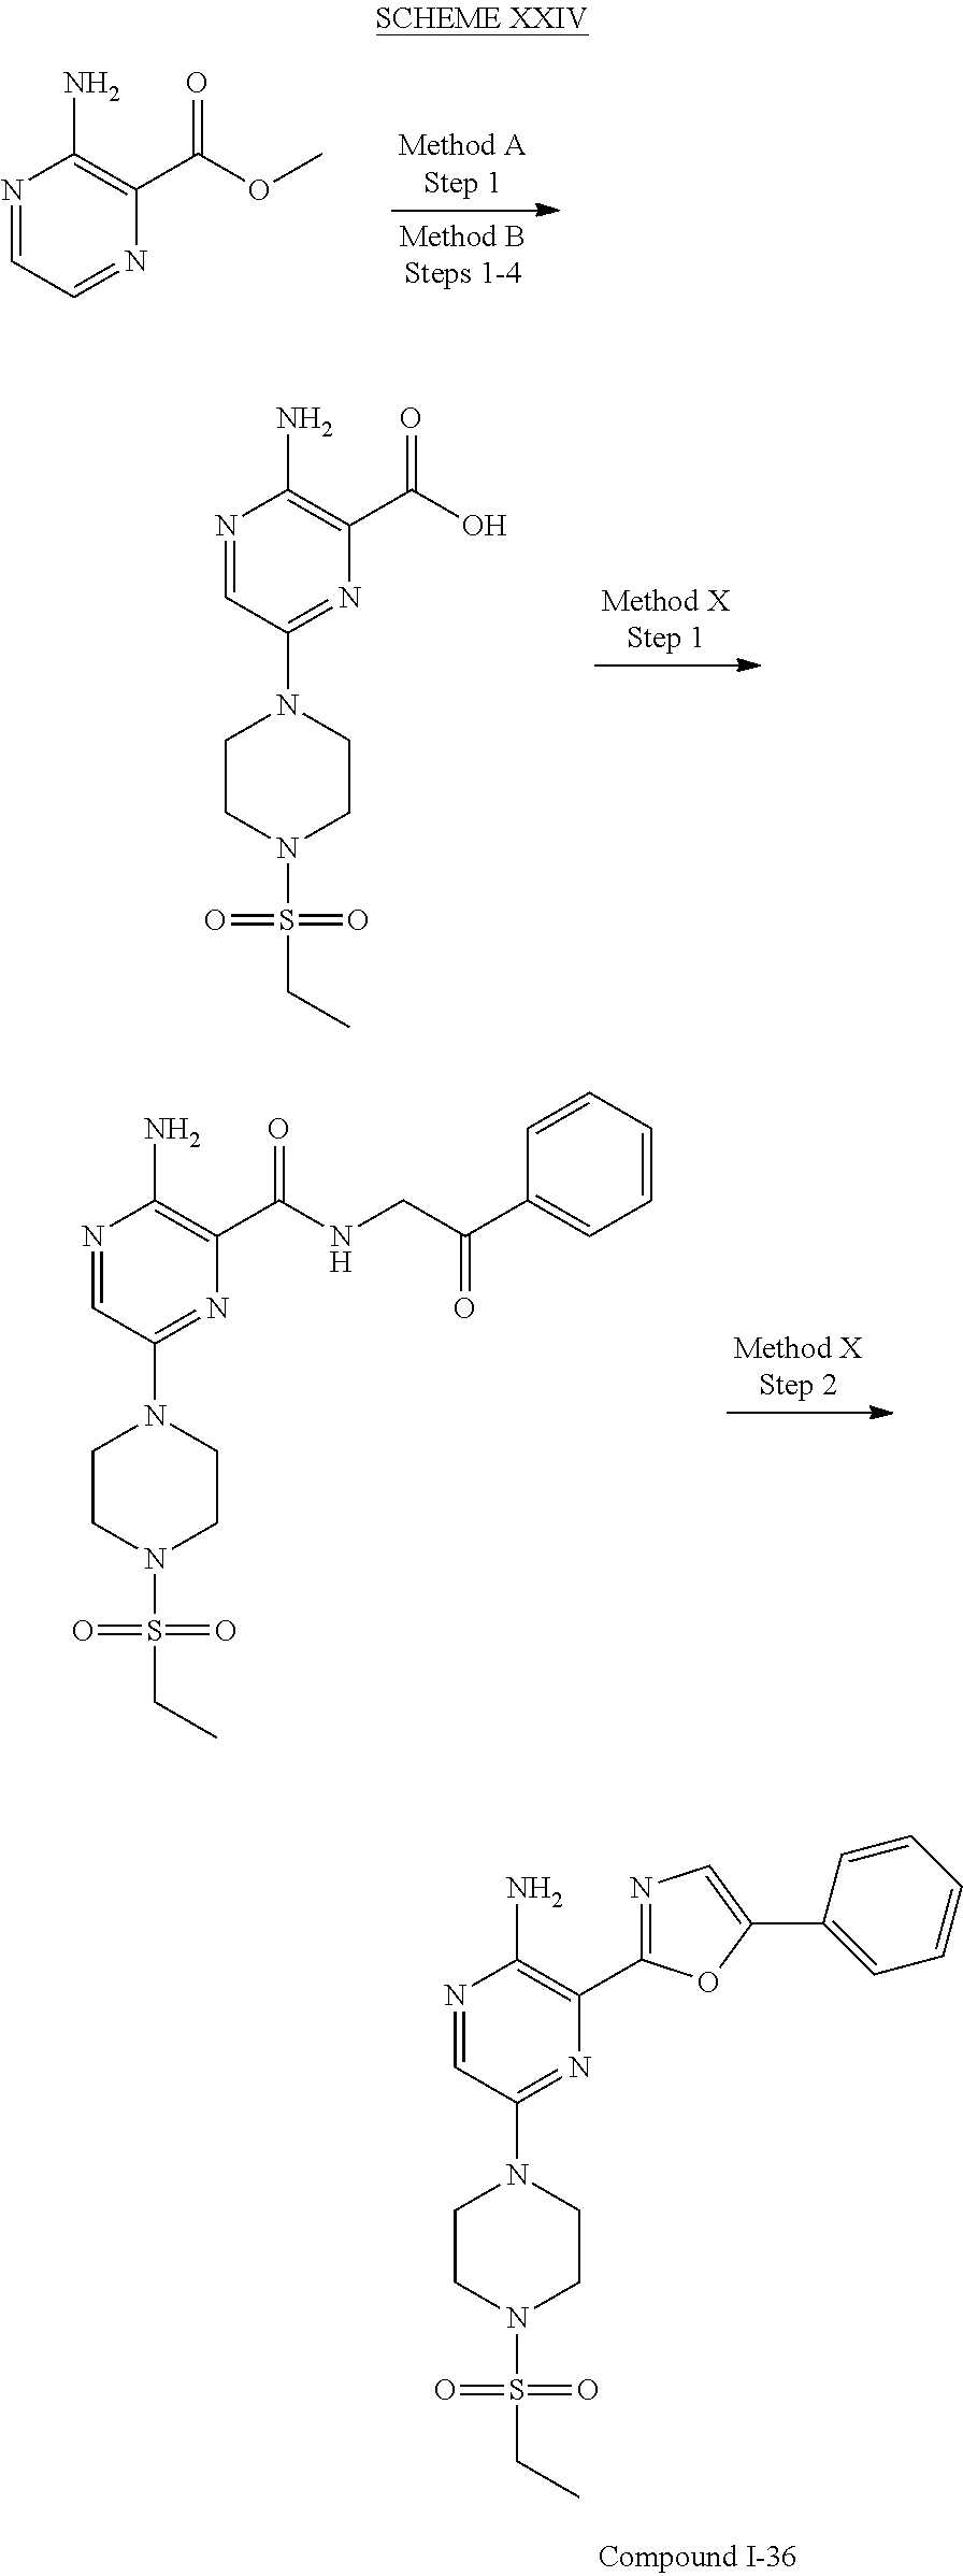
N1=CC(N2CCN(S(=O)(=O)CC)CC2)=NC(C2=NC=C(C3=CC=CC=C3)O2)=C1N.N1=CC=NC(C(OC)=O)=C1N.N1=CC(N2CCN(S(=O)(=O)CC)CC2)=NC(C(O)=O)=C1N.N1=CC(N2CCN(S(=O)(=O)CC)CC2)=NC(C(NCC(C2=CC=CC=C2)=O)=O)=C1N
